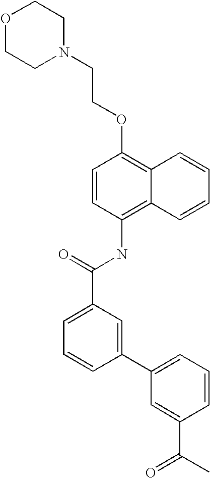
O1CCN(CCOC2=C3C(=C(NC(C4=CC=CC(C5=CC=CC(C(C)=O)=C5)=C4)=O)C=C2)C=CC=C3)CC1
